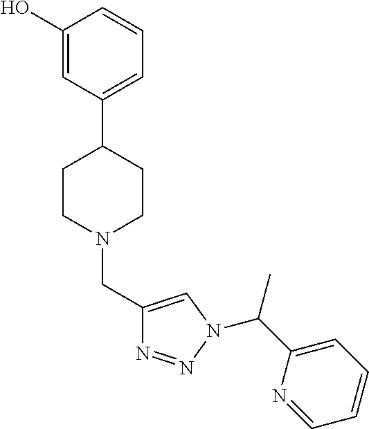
C1(O)=CC(C2CCN(CC3=CN(C(C4=CC=CC=N4)C)N=N3)CC2)=CC=C1
